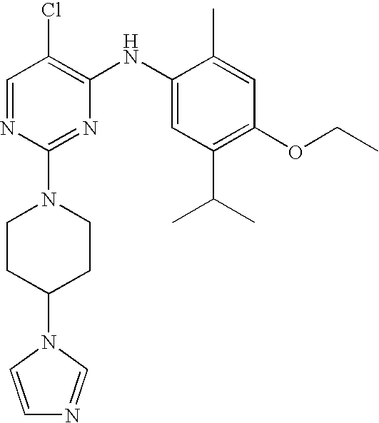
C1=NC(N2CCC(N3C=CN=C3)CC2)=NC(NC2=CC(C(C)C)=C(OCC)C=C2C)=C1Cl
